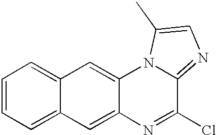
C1=CC=C2C(=C1)C=C1C(=C2)N=C(Cl)C2=NC=C(C)N12
